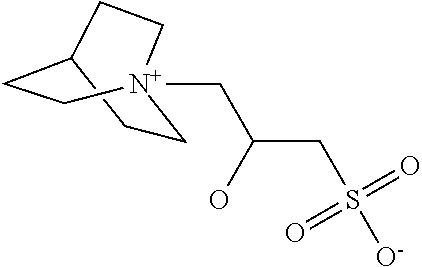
C12CC[N+](CC(CS([O-])(=O)=O)O)(CC1)CC2
